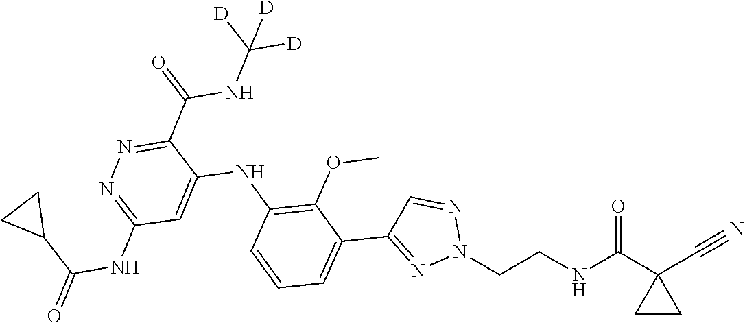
N#CC1(C(NCCN2N=CC(C3=CC=CC(NC4=CC(NC(C5CC5)=O)=NN=C4C(NC([D])([D])[D])=O)=C3OC)=N2)=O)CC1
